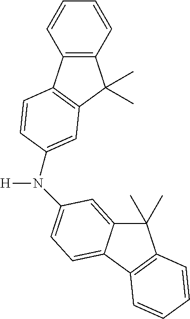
C1(C)(C)C2=CC(N(C3=CC4=C(C5=C(C4(C)C)C=CC=C5)C=C3)[H])=CC=C2C2=C1C=CC=C2
